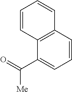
C12=C(C(C(=O)[Me])=CC=C1)C=CC=C2
